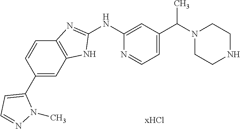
C1(NC2=CC(C(N3CCNCC3)C)=CC=N2)=NC2=C(N1)C=C(C1=CC=NN1C)C=C2
